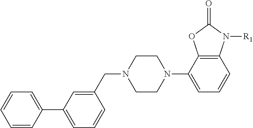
C1=CC(C2=CC=CC(CN3CCN(C4=CC=CC5=C4OC(=O)N5[R1])CC3)=C2)=CC=C1
